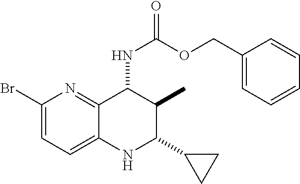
C1(Br)=CC=C2C(=N1)C(NC(=O)OCC1=CC=CC=C1)C(C)C(C1CC1)N2
